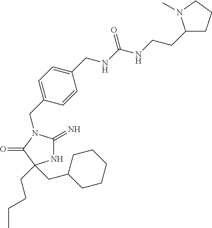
C1(CN2C(=N)NC(CCCC)(CC3CCCCC3)C2=O)=CC=C(CNC(NCCC2CCCN2C)=O)C=C1
